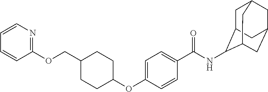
C(C1CCC(OC2=CC=C(C(NC3C4CC5CC(CC3C5)C4)=O)C=C2)CC1)OC1=NC=CC=C1
